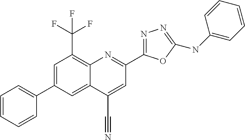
C1(C#N)=CC(C2=NN=C(NC3=CC=CC=C3)O2)=NC2=C(C(F)(F)F)C=C(C3=CC=CC=C3)C=C12
